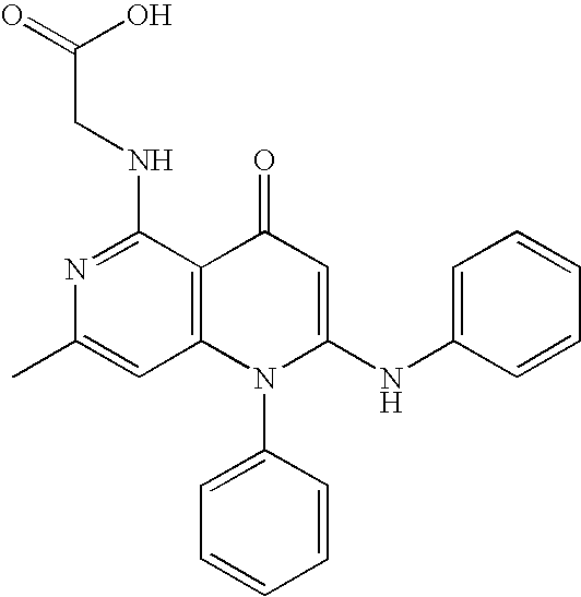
C1=C(C)N=C(NCC(O)=O)C2=C1N(C1=CC=CC=C1)C(NC1=CC=CC=C1)=CC2=O
